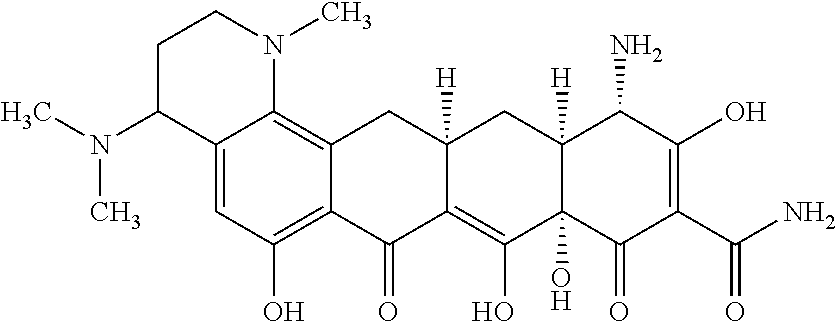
C12=CC(O)=C3C(=C1N(C)CCC2N(C)C)CC1([H])CC2([H])C(N)C(O)=C(C(=O)N)C(=O)C2(O)C(O)=C1C3=O
